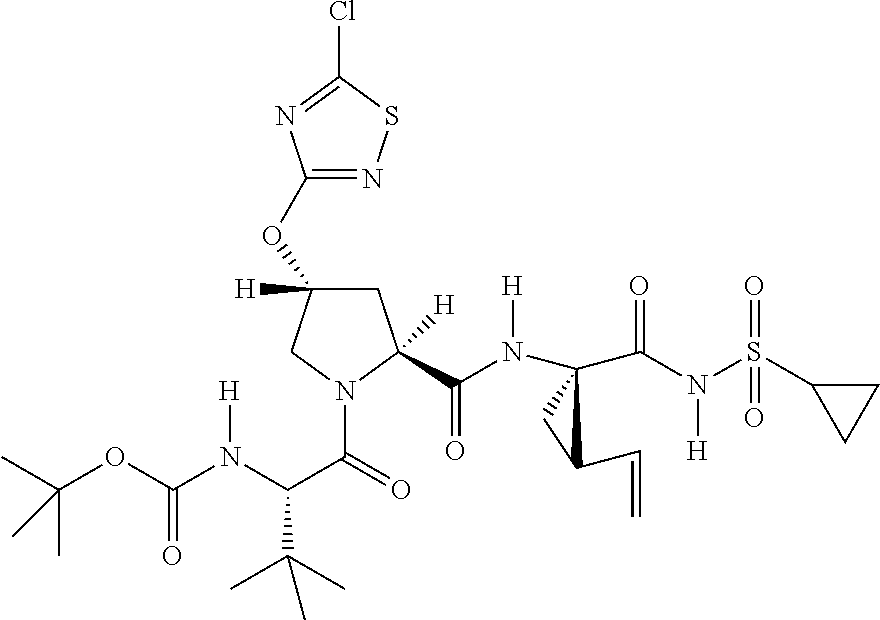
C(N(S(C1CC1)(=O)=O)[H])(=O)C1(N(C(C2([H])CC(OC3=NSC(Cl)=N3)([H])CN2C(C(N(C(OC(C)(C)C)=O)[H])C(C)(C)C)=O)=O)[H])CC1C=C
